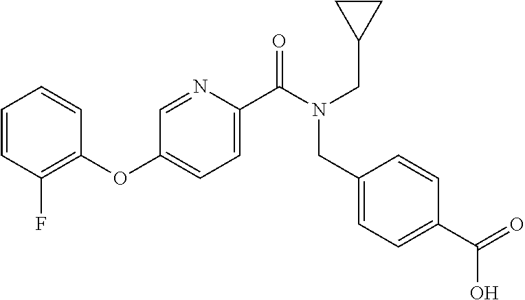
C1=CC(F)=C(OC2=CC=C(C(N(CC3=CC=C(C(=O)O)C=C3)CC3CC3)=O)N=C2)C=C1
